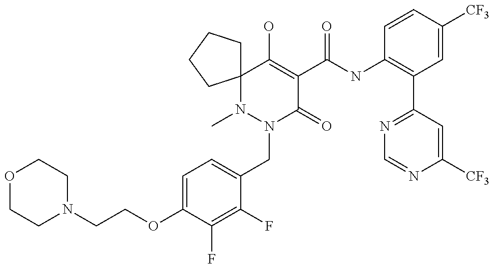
C1(OCCN2CCOCC2)=CC=C(CN2C(=O)C(C(=O)NC3=C(C4=NC=NC([CF3])=C4)C=C([CF3])C=C3)=C(O)C3(N2C)CCCC3)C(F)=C1F
